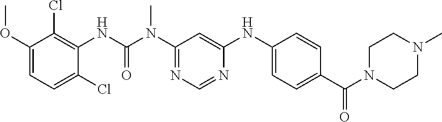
C1(OC)=CC=C(Cl)C(NC(N(C2=NC=NC(NC3=CC=C(C(N4CCN(C)CC4)=O)C=C3)=C2)C)=O)=C1Cl
